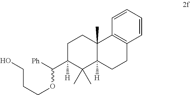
C1C(C([Ph])OCCCO)([H])C(C)(C)C2([H])C(C)(C1)C1=C(CC2)C=CC=C1
